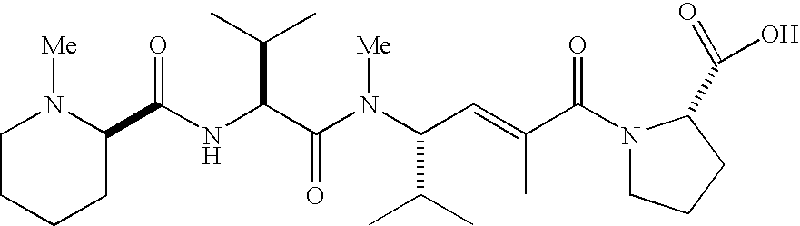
N(C(C(N(C(C(C)C)C=C(C)C(N1CCCC1C(=O)O)=O)[Me])=O)C(C)C)C(=O)C1N([Me])CCCC1
